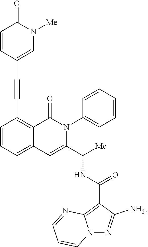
C1=CC=C2C(=C1C#CC1=CN([Me])C(=O)C=C1)C(=O)N(C1=CC=CC=C1)C(C([Me])NC(=O)C1=C3N(N=C1N)C=CC=N3)=C2
